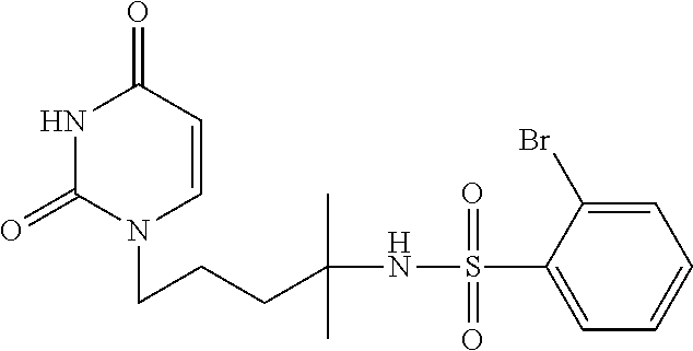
N1C(=O)N(CCCC(NS(C2=CC=CC=C2Br)(=O)=O)(C)C)C=CC1=O
